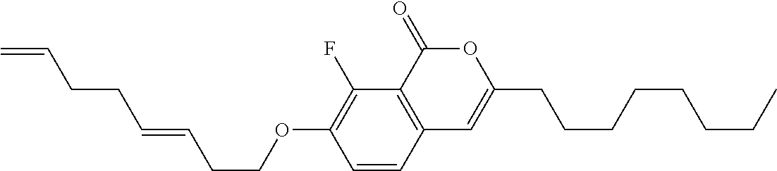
C1=CC2=C(C(F)=C1OCCC=CCCC=C)C(=O)OC(CCCCCCCC)=C2
